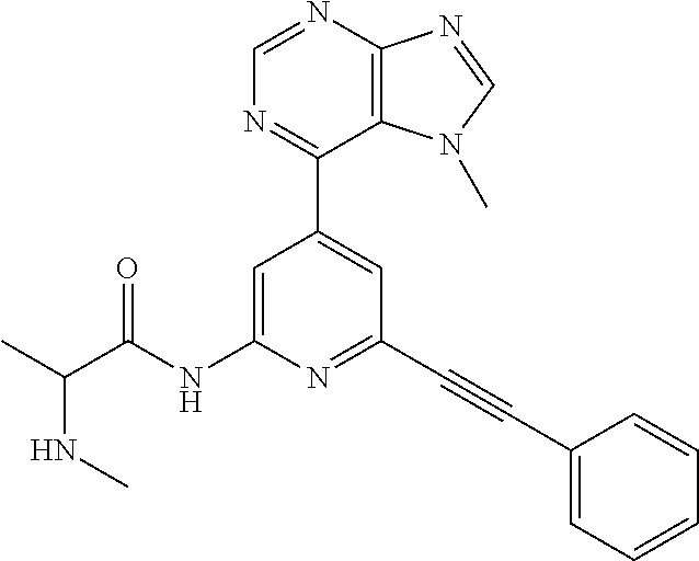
N(C)C(C)C(NC1=CC(C2=NC=NC3=C2N(C)C=N3)=CC(C#CC2=CC=CC=C2)=N1)=O
